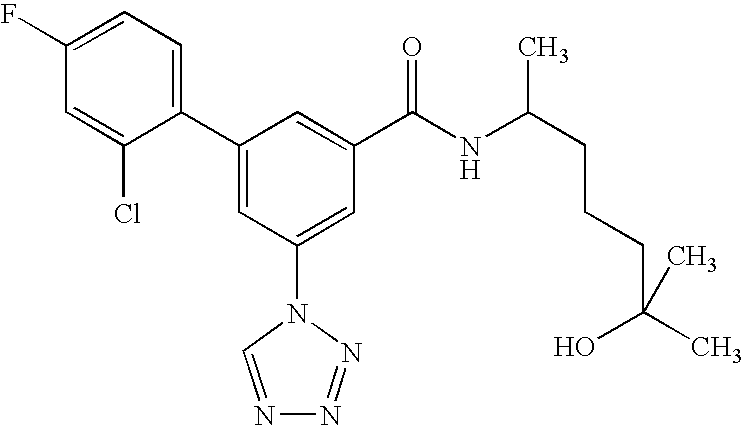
C1(C2=CC(N3C=NN=N3)=CC(C(NC(CCCC(C)(O)C)C)=O)=C2)=CC=C(F)C=C1Cl
